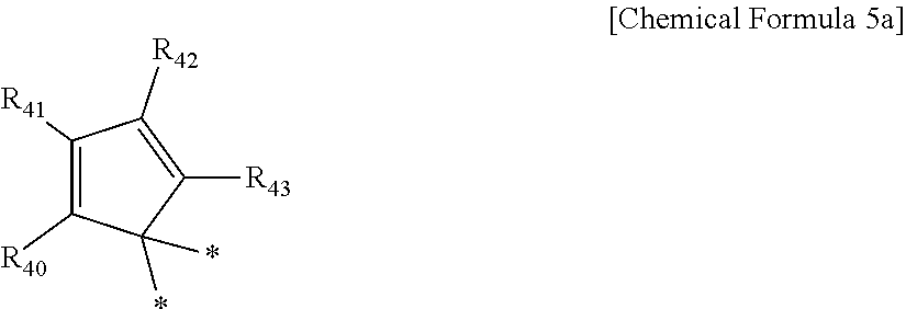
C1([R41])=C([R40])C(*)(*)C([R43])=C1[R42]
